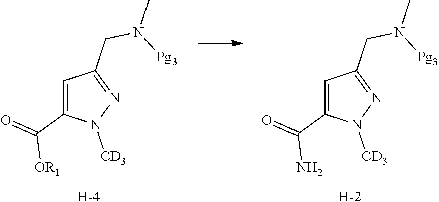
C1=C(C(=O)[OR1])N([CD3])N=C1CN(C)[Pg3].[H].C1=C(C(=O)N)N([CD3])N=C1CN(C)[Pg3].[H]
